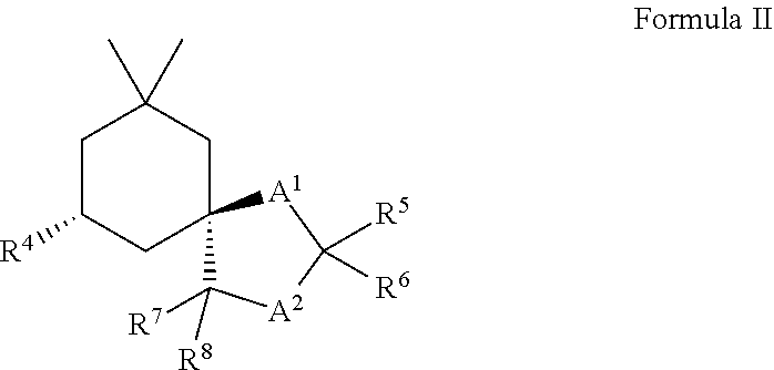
C1C([R4])CC2(CC1(C)C)C([R7])([R8])[A2]C([R5])([R6])[A1]2
